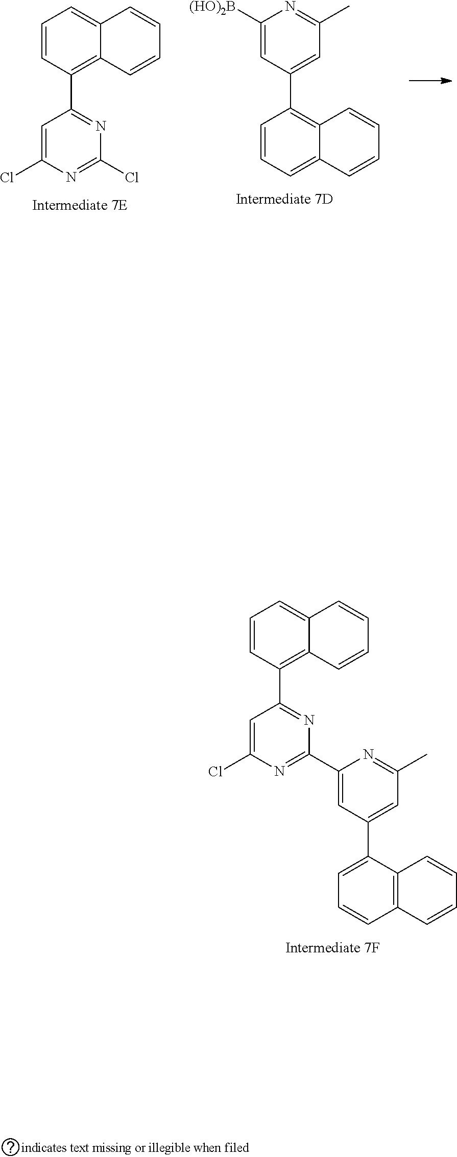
C1=CC(C2=NC(C3=CC(C4=CC=CC5=C4C=CC=C5)=CC(C)=N3)=NC(Cl)=C2)=C2C(=C1)C=CC=C2.C1=CC(C2=NC(Cl)=NC(Cl)=C2)=C2C(=C1)C=CC=C2.C1=CC=C2C(=C1C1=CC(C)=NC([(HO)2B])=C1)C=CC=C2
